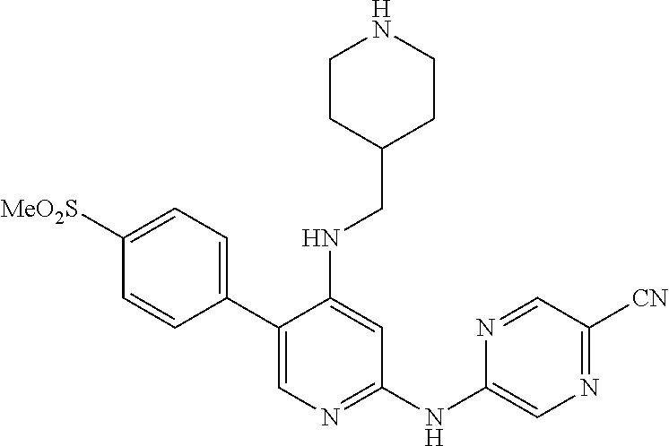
C1(C2=CC=C([MeO2S])C=C2)=CN=C(NC2=CN=C([CN])C=N2)C=C1NCC1CCNCC1
